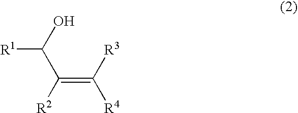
[R1]C(C(=C([R3])[R4])[R2])O
